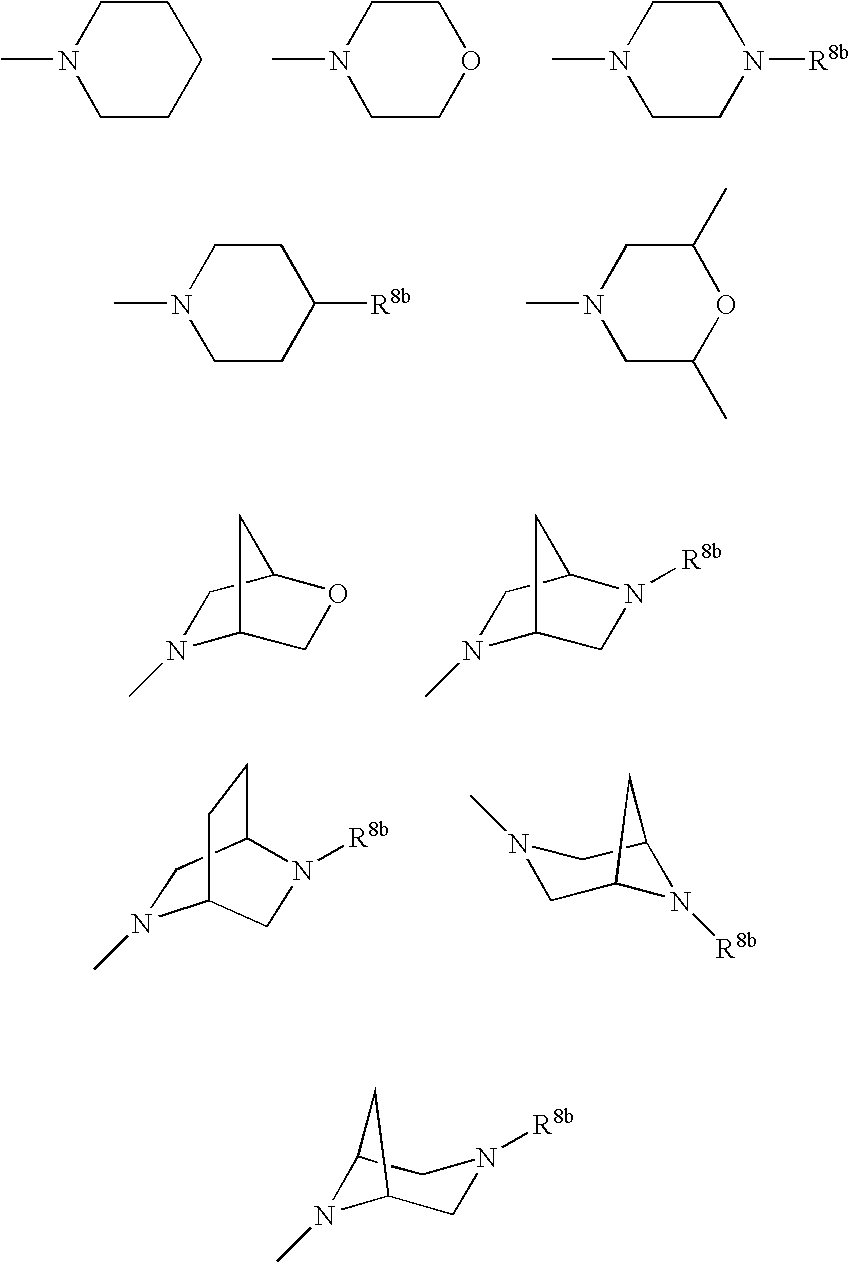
C1CCCCN1C.C1COCCN1C.C1CN([R8b])CCN1C.C1CC([R8b])CCN1C.C1C(C)OC(C)CN1C.N1(C)C2COC(C1)C2.N1(C)C2CN([R8b])C(C1)C2.N1(C)CC2CCC1CN2[R8b].N1(C)CC2N([R8b])C(C1)C2.C12N(C)C(CN([R8b])C1)C2
